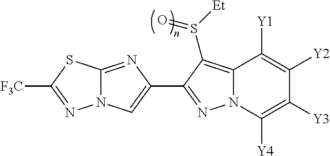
N12C(=NC(C3=NN4C(=C3S([Et])=O)C([Y1])=C([Y2])C([Y3])=C4[Y4])=C1)SC([F3C])=N2
